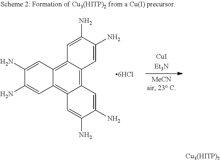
C12=C3C(=C4C(=C1C=C(N)C(N)=C2)C=C(N)C(N)=C4)C=C(N)C(N)=C3.[6HCl].[Cu3(HITP)2]
